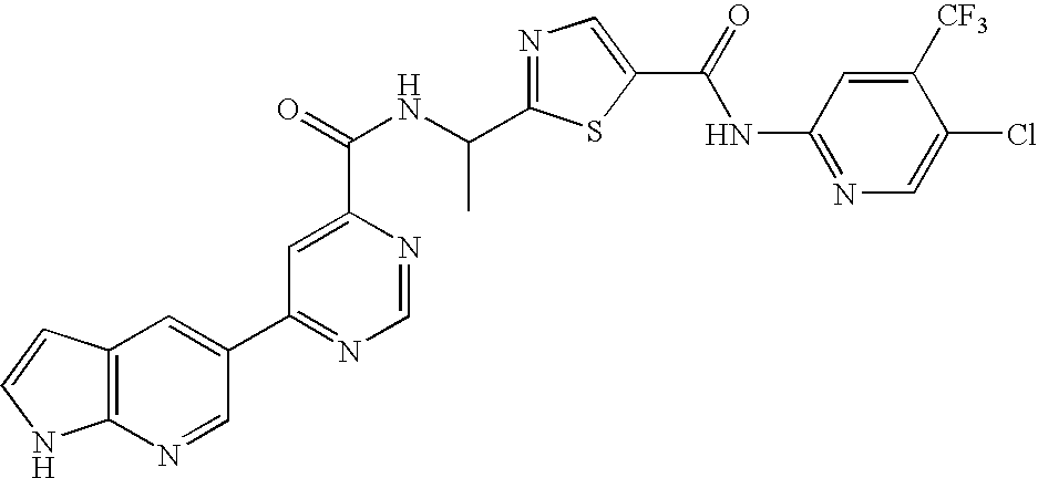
N1=C(C(NC(=O)C2=CC(C3=CC4=C(N=C3)NC=C4)=NC=N2)C)SC(C(=O)NC2=NC=C(Cl)C([CF3])=C2)=C1
